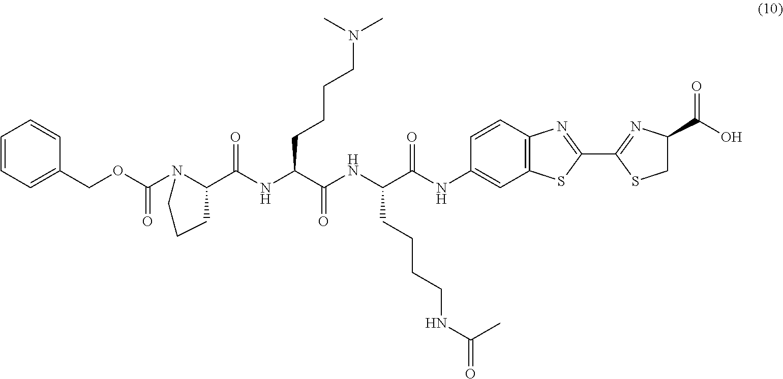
C1=CC=C(COC(N2C(C(NC(C(NC(C(NC3=CC4=C(C=C3)N=C(C3=NC(C(O)=O)CS3)S4)=O)CCCCNC(=O)C)=O)CCCCN(C)C)=O)CCC2)=O)C=C1
